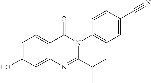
C1=C(O)C(C)=C2C(=C1)C(=O)N(C1=CC=C(C#N)C=C1)C(C(C)C)=N2
